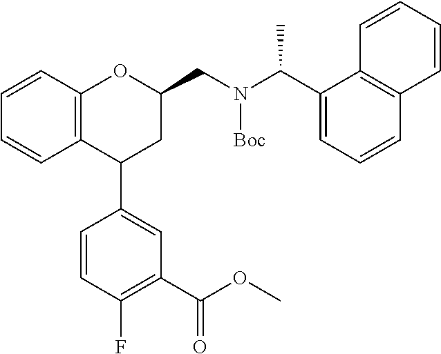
C12=C(OC(CN(C(C3=CC=CC4=C3C=CC=C4)C)[Boc])CC1C1=CC(C(OC)=O)=C(F)C=C1)C=CC=C2
